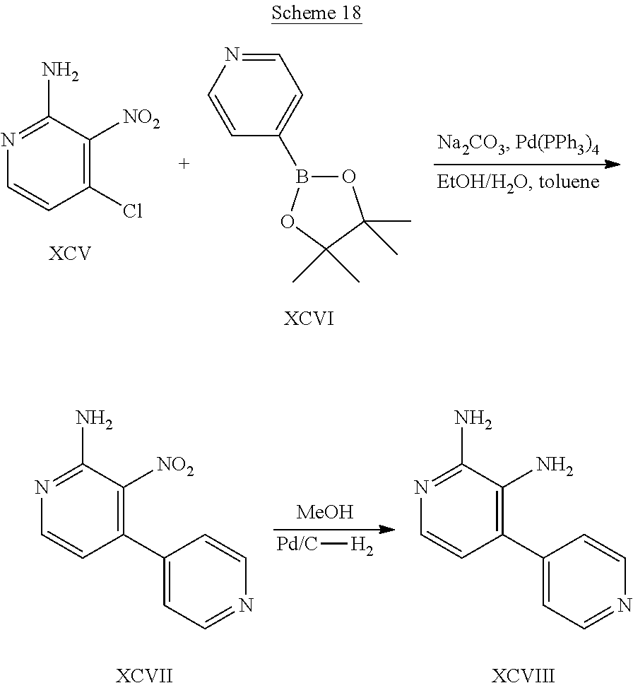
N1=C(N)C([NO2])=C(Cl)C=C1.C1=CC(B2OC(C)(C)C(C)(C)O2)=CC=N1.[MeOH].[Pd/C][H2].N1=C(N)C([NO2])=C(C2=CC=NC=C2)C=C1.N1=C(N)C(N)=C(C2=CC=NC=C2)C=C1.[XCVII].[XCVIII]
